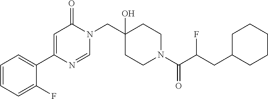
C1=NC(C2=CC=CC=C2F)=CC(=O)N1CC1(O)CCN(C(=O)C(CC2CCCCC2)F)CC1
